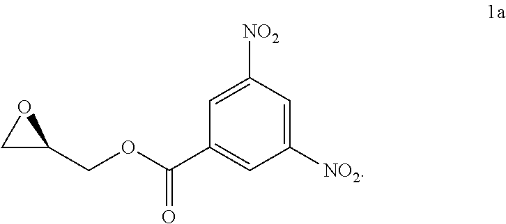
C1=C([NO2])C=C([NO2])C=C1C(=O)OCC1OC1
